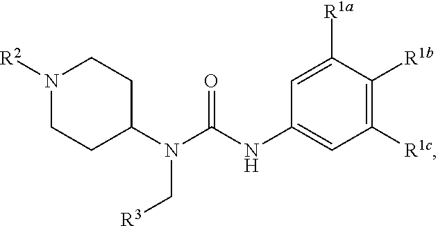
N1([R2])CCC(N(C(=O)NC2=CC([R1c])=C([R1b])C([R1a])=C2)C[R3])CC1
